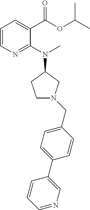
C1=C(CN2CCC(N(C)C3=NC=CC=C3C(=O)OC(C)C)C2)C=CC(C2=CN=CC=C2)=C1
